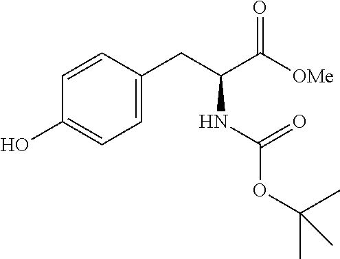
C1=CC(CC(C([OMe])=O)NC(OC(C)(C)C)=O)=CC=C1O
